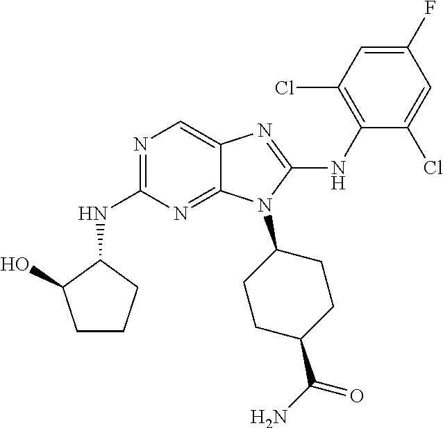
N1=C(NC2C(O)CCC2)N=C2C(=C1)N=C(NC1=C(Cl)C=C(F)C=C1Cl)N2C1CCC(C(N)=O)CC1
